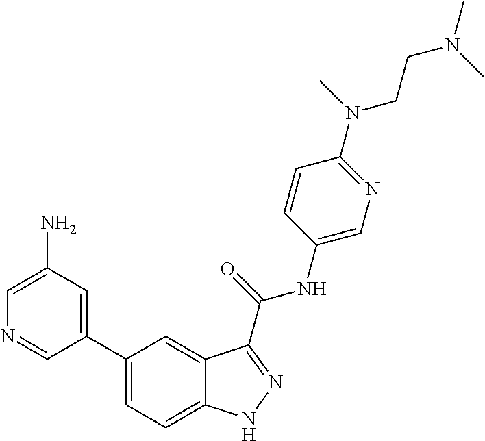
C1(N)=CN=CC(C2=CC=C3C(=C2)C(C(NC2=CN=C(N(CCN(C)C)C)C=C2)=O)=NN3)=C1
